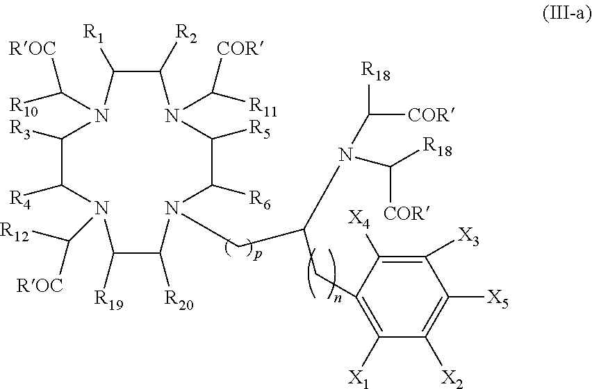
C1([R1])C([R2])N(C([COR])[R11])C([R5])C([R6])N(CC(N(C([R18])[COR])C([R18])[COR])CC2=C([X1])C([X2])=C([X5])C([X3])=C2[X4])C([R20])C([R19])N(C([R12])[ROC])C([R4])C([R3])N1C([R10])[ROC]
